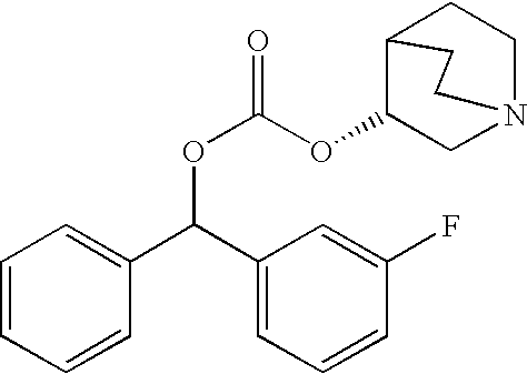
C1=CC=CC(C(C2=CC=CC(F)=C2)OC(=O)OC2CN3CCC2CC3)=C1
